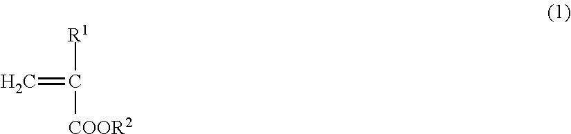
C=C([R1])[COOR2]
